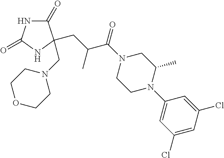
C1(=O)NC(=O)NC1(CN1CCOCC1)CC(C(N1CCN(C2=CC(Cl)=CC(Cl)=C2)C(C)C1)=O)C
